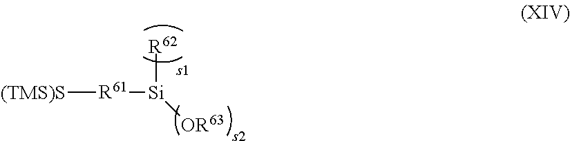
[(TMS)S][R61][Si]([R62])[OR63]
